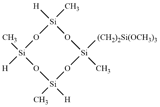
[Si]1(C)([H])O[Si](C)([H])O[Si]([(CH2)2Si(OCH3)3])(C)O[Si](C)([H])O1
